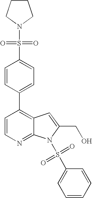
C1=CC(C2=C3C(=NC=C2)N(S(C2=CC=CC=C2)(=O)=O)C(CO)=C3)=CC=C1S(N1CCCC1)(=O)=O
